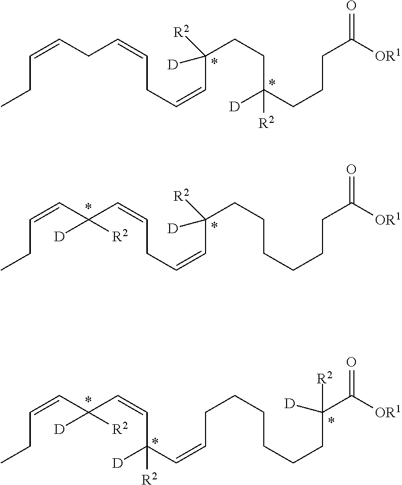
CCC=CCC=CCC=CC(CCC(CCCC(=O)[OR1])([D])[R2])([D])[R2].CCC=CC(C=CCC=CC(CCCCCCC(=O)[OR1])([D])[R2])([D])[R2].CCC=CC(C=CC(C=CCCCCCCC(C(=O)[OR1])([R2])[D])([D])[R2])([D])[R2]
